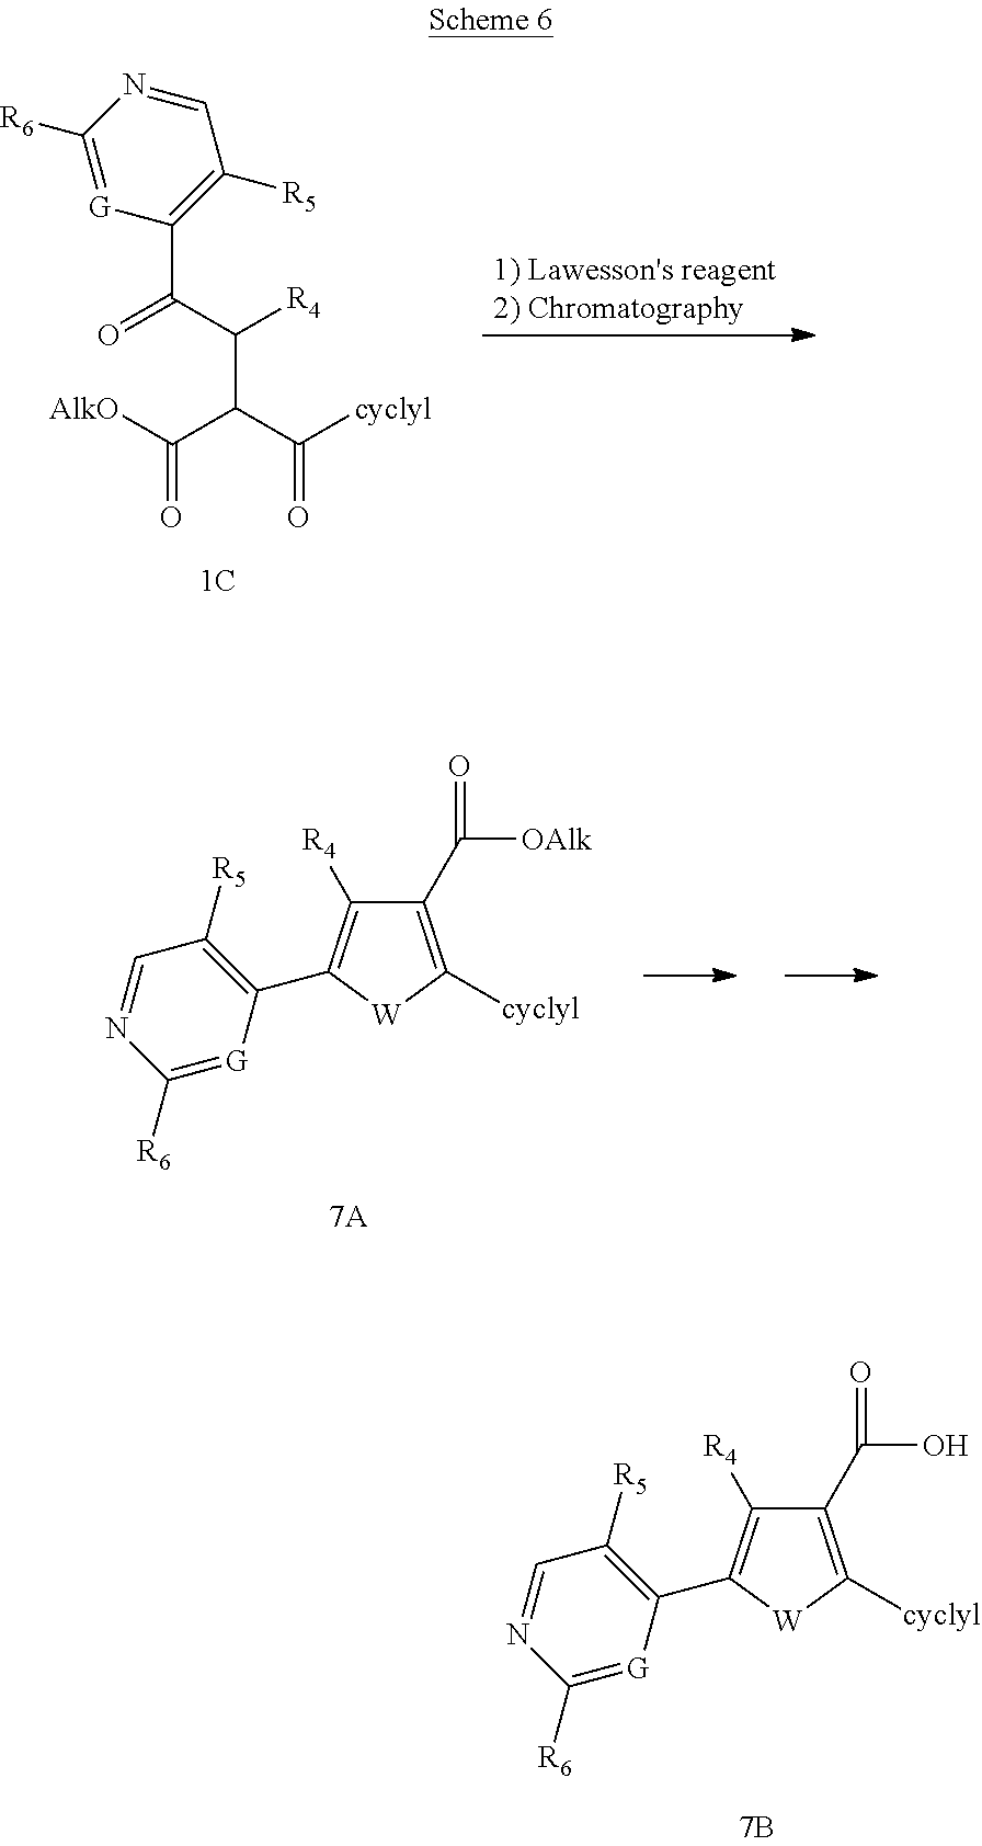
C1([R6])=[G]C(C(C([R4])C(C([cyclyl])=O)C([AlkO])=O)=O)=C([R5])C=N1.C1(C2=C([R4])C(C(=O)[OAlk])=C([cyclyl])[W]2)=C([R5])C=NC([R6])=[G]1.C1(C2=C([R4])C(C(=O)O)=C([cyclyl])[W]2)=C([R5])C=NC([R6])=[G]1
